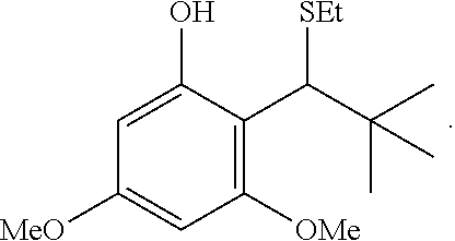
C1([MeO])=CC([OMe])=C(C(C(C)(C)C)[SEt])C(O)=C1
